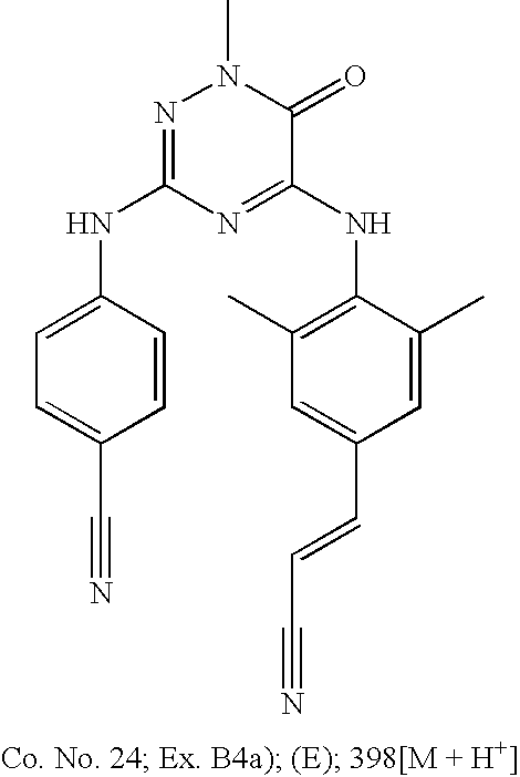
C1=C(C)C(NC2=NC(NC3=CC=C(C#N)C=C3)=NN(C)C2=O)=C(C)C=C1C=CC#N
